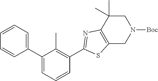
C1(C2=CC=CC(C3=NC4=C(CN([Boc])CC4(C)C)S3)=C2C)=CC=CC=C1
